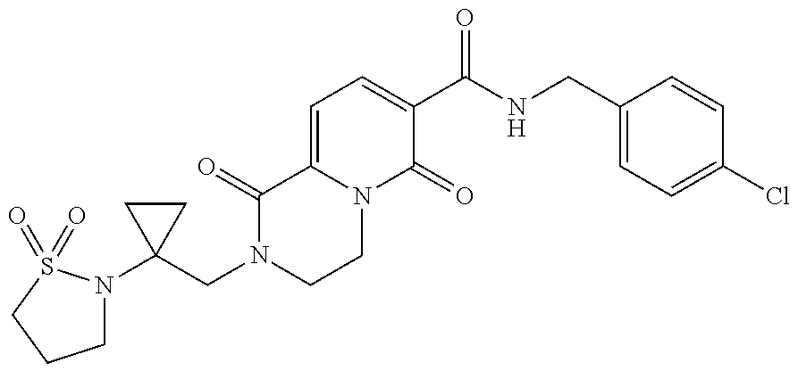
C1(CN2CCN3C(=CC=C(C(NCC4=CC=C(Cl)C=C4)=O)C3=O)C2=O)(N2CCCS2(=O)=O)CC1
